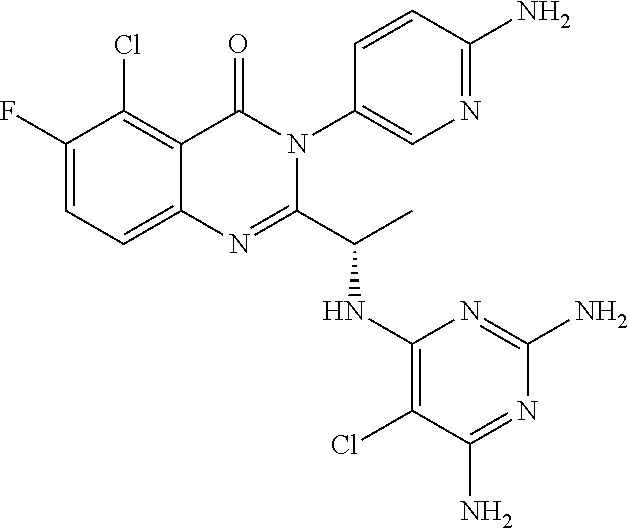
C1(F)=CC=C2C(=C1Cl)C(=O)N(C1=CN=C(N)C=C1)C(C(C)NC1=C(Cl)C(N)=NC(N)=N1)=N2
